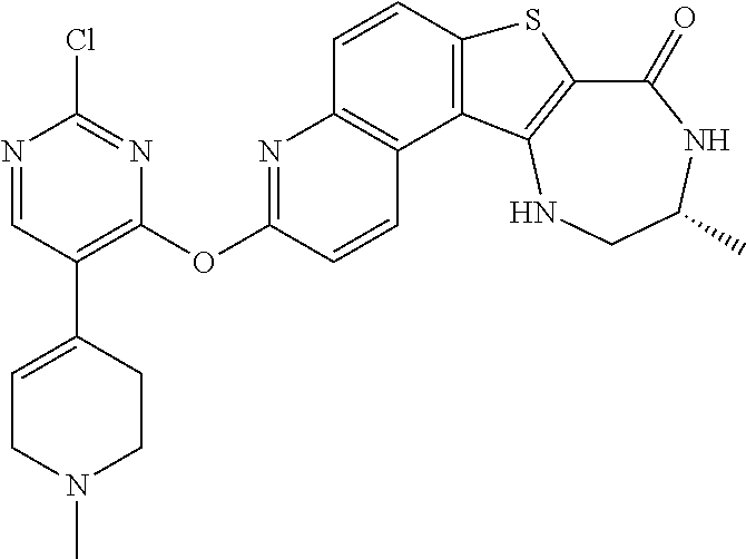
C1(=O)C2=C(NCC(C)N1)C1=C(S2)C=CC2=C1C=CC(OC1=C(C3=CCN(C)CC3)C=NC(Cl)=N1)=N2
